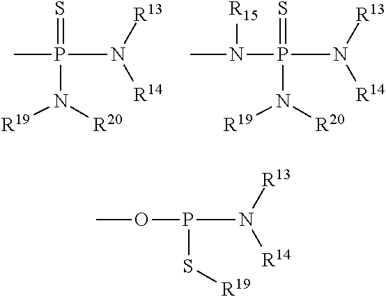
CP(N([R14])[R13])(=S)N([R20])[R19].N(P(N([R14])[R13])(=S)N([R20])[R19])([R15])C.O(P(N([R14])[R13])S[R19])C
